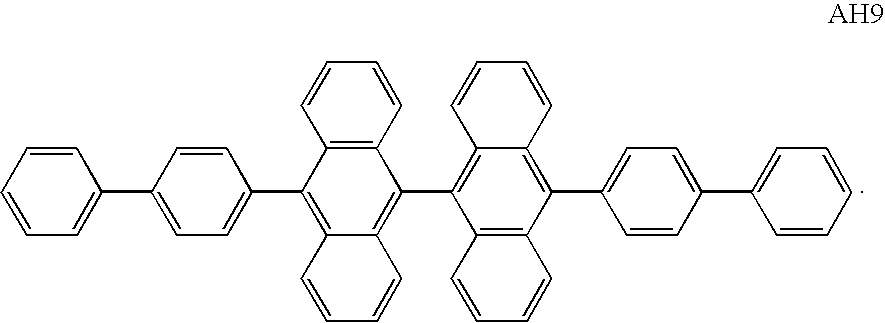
C1(C2=CC=CC=C2)=CC=C(C2=C3C(=C(C4=C5C(=C(C6=CC=C(C7=CC=CC=C7)C=C6)C6=C4C=CC=C6)C=CC=C5)C4=C2C=CC=C4)C=CC=C3)C=C1
